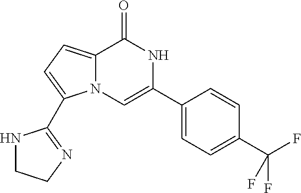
C12=CC=C(C3=NCCN3)N1C=C(C1=CC=C(C(F)(F)F)C=C1)NC2=O
